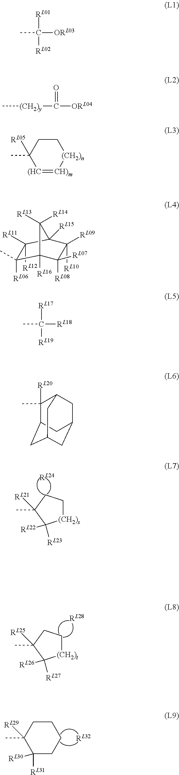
[(CH2)s]1CCC(C)([RL21])C1([RL23])[RL22].C1([RL31])([RL30])CCCCC1(C)[RL29].[(CH2)t]1CCC(C)([RL25])C1([RL27])[RL26].[RL01]C(C)([ORL03])[RL02].C[(CH2)y]C(=O)[ORL04].[(HC]1=[CH)m][(CH2)n]CCC1(C)[RL05].C1([RL12])([RL11])C(C)([RL06])C2([RL16])C([RL13])([RL14])C1([RL15])C([RL09])([RL10])C2([RL07])[RL08].CC([RL19])([RL17])[RL18].C1([RL20])(C)C2CC3CC(CC1C3)C2
